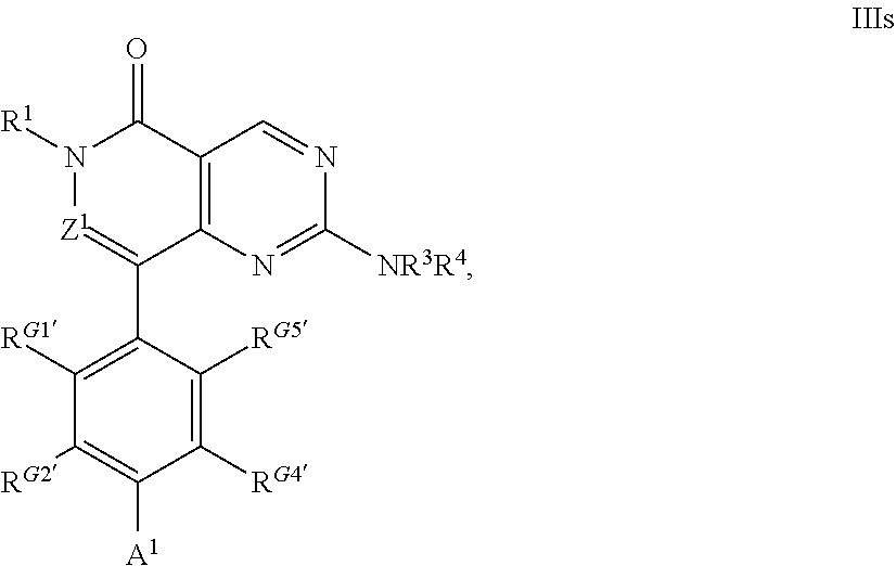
N1=CC2=C(C(C3=C([RG1])C([RG2])=C([A1])C([RG4])=C3[RG5])=[Z1]N([R1])C2=O)N=C1[NR3R4]
